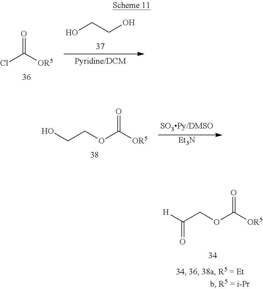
OCCO.O=C([OR5])Cl.[Et3N].OCCOC([OR5])=O.[H]C(COC([OR5])=O)=O
